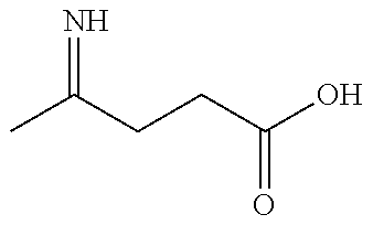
CC(CCC(O)=O)=N
